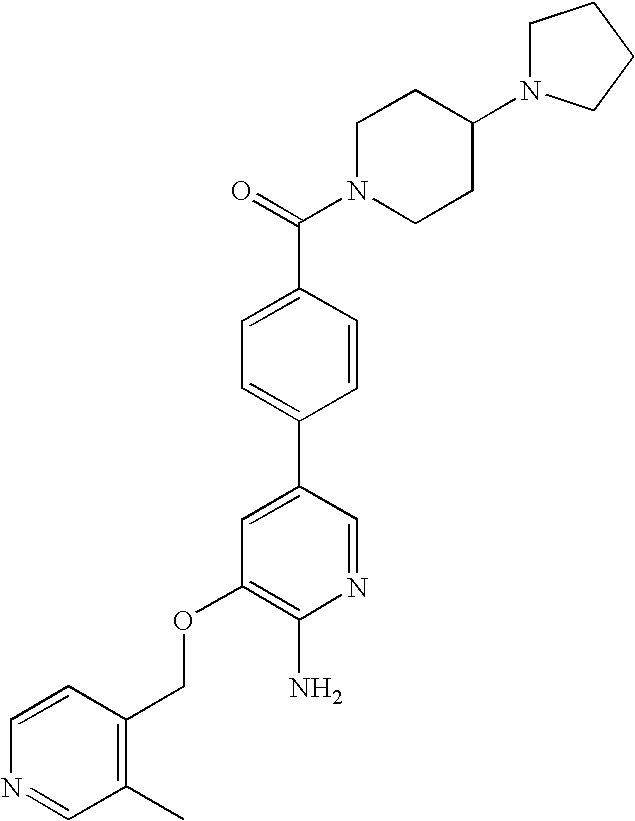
C(OC1=C(N)N=CC(C2=CC=C(C(=O)N3CCC(N4CCCC4)CC3)C=C2)=C1)C1=C(C)C=NC=C1
